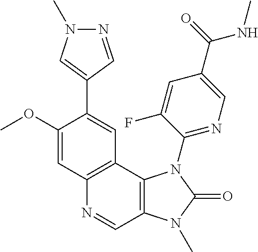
C1(OC)=CC2=C(C=C1C1=CN(C)N=C1)C1=C(C=N2)N(C)C(=O)N1C1=NC=C(C(NC)=O)C=C1F
